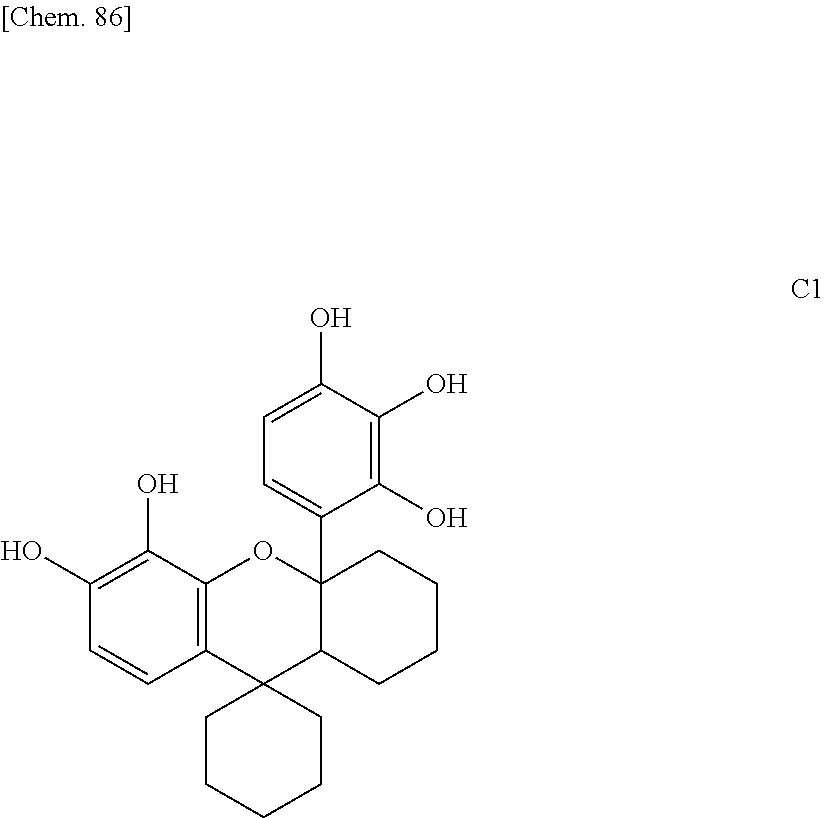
C1(O)=C(O)C2=C(C=C1)C1(C3C(C4=CC=C(O)C(O)=C4O)(O2)CCCC3)CCCCC1
